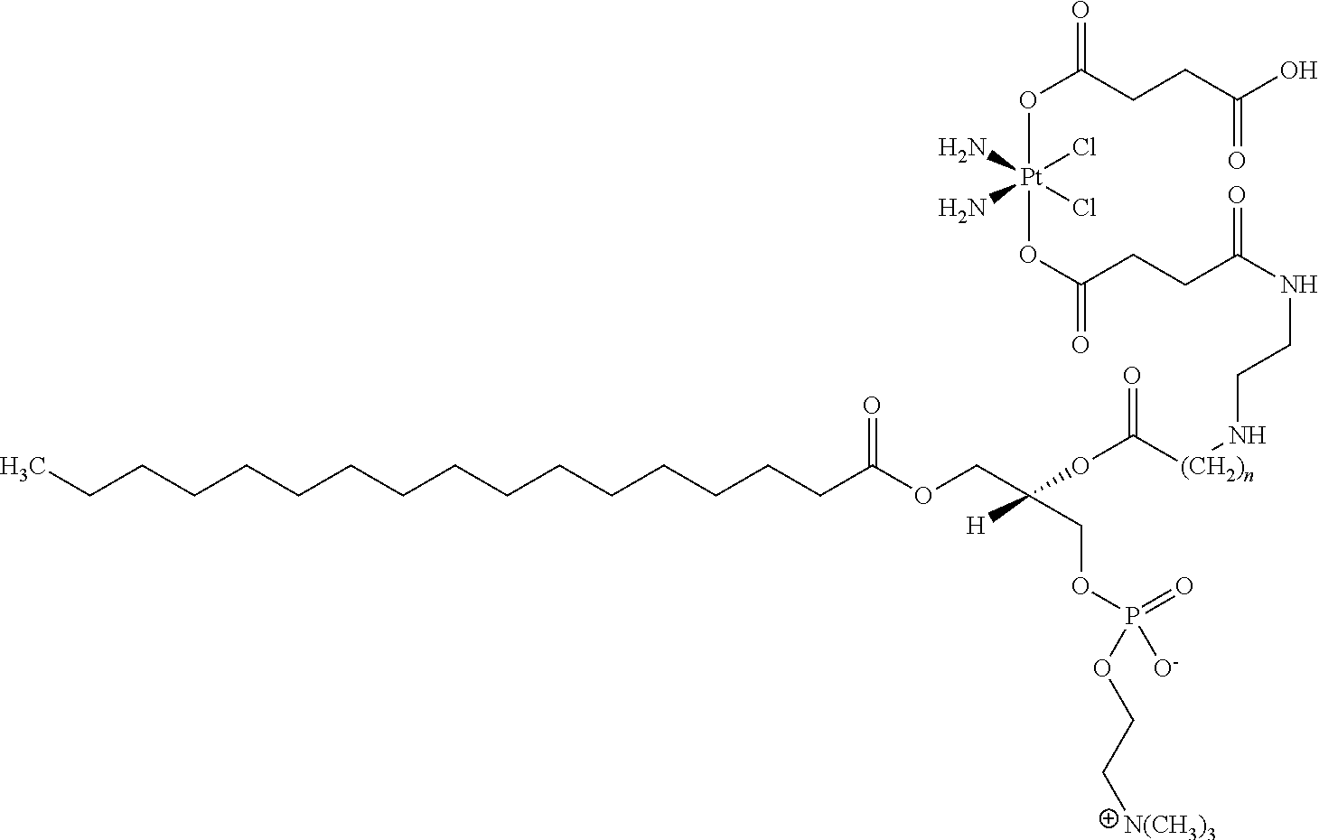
CCCCCCCCCCCCCCCCC(OCC(COP(=O)([O-])OCC[N(CH3)3])(OC([(CH2)n]NCCNC(=O)CCC(O[Pt](OC(=O)CCC(O)=O)(Cl)(Cl)(N)N)=O)=O)[H])=O
